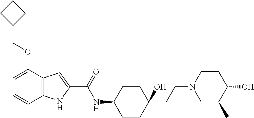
C12=C(C(OCC3CCC3)=CC=C1)C=C(C(=O)NC1CCC(CCN3CC(C)C(O)CC3)(O)CC1)N2
